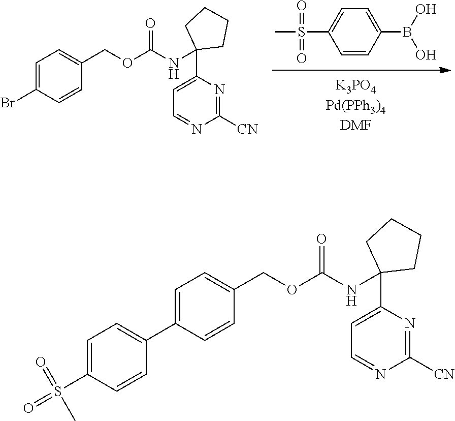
C1=CC(B(O)O)=CC=C1S(C)(=O)=O.C1CCC(NC(OCC2=CC=C(Br)C=C2)=O)(C2=CC=NC([CN])=N2)C1.C1CCC(NC(OCC2=CC=C(C3=CC=C(S(=O)(=O)C)C=C3)C=C2)=O)(C2=CC=NC([CN])=N2)C1
